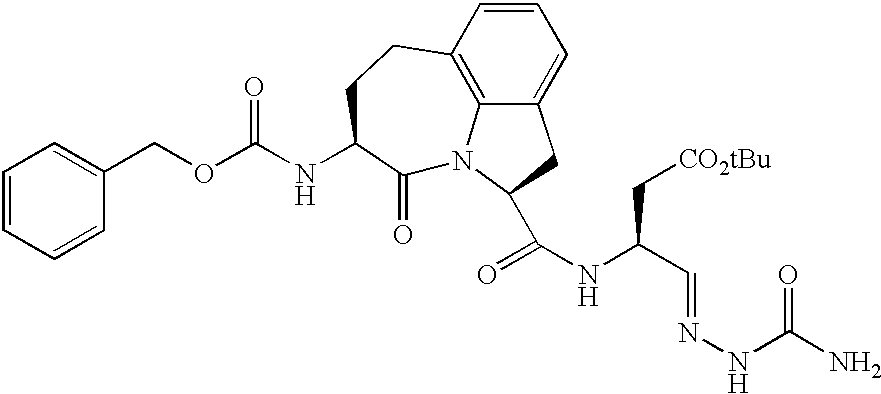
C12=C3C(=CC=C1)CC(C(=O)NC(C=NNC(N)=O)C[CO2tBu])N3C(=O)C(NC(OCC1=CC=CC=C1)=O)CC2
